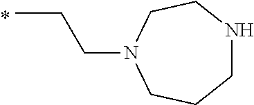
C(C)CN1CCCNCC1
